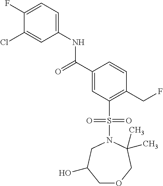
C(C1=CC(S(N2C(C)(C)COCC(O)C2)(=O)=O)=C(CF)C=C1)(=O)NC1=CC=C(F)C(Cl)=C1
